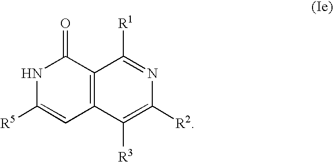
N1=C([R1])C2=C(C([R3])=C1[R2])C=C([R5])NC2=O
